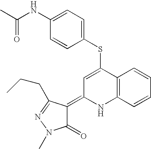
C1=C(SC2=CC=C(NC(C)=O)C=C2)C2=C(NC1=C1C(=O)N(C)N=C1CCC)C=CC=C2
